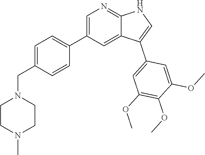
C1=C(C2=CC=C(CN3CCN(C)CC3)C=C2)C=C2C(=N1)NC=C2C1=CC(OC)=C(OC)C(OC)=C1
